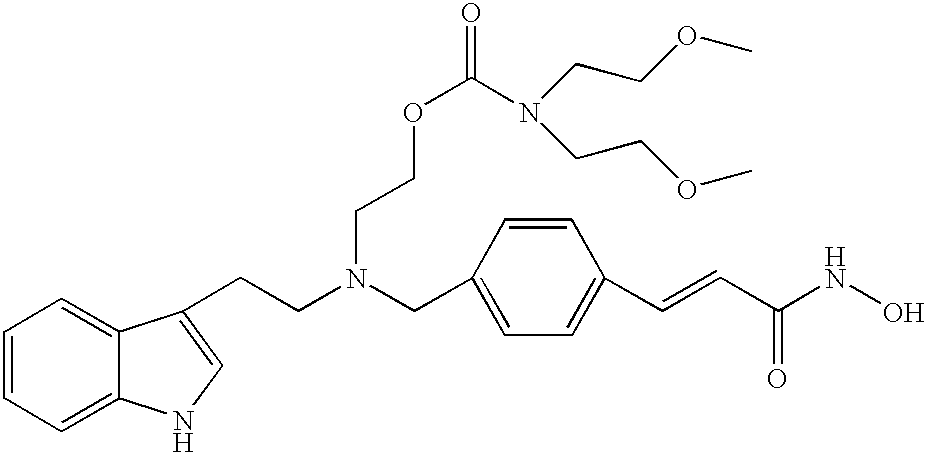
C1(CN(CCC2=CNC3=CC=CC=C32)CCOC(=O)N(CCOC)CCOC)=CC=C(C=CC(NO)=O)C=C1
